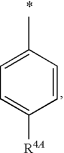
C1([R4A])=CC=C(C)C=C1
